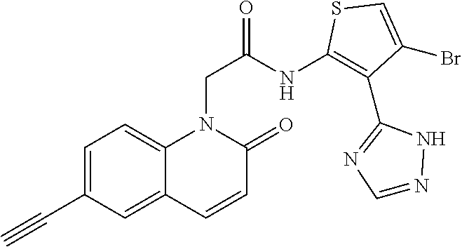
C1=C(C#C)C=C2C(=C1)N(CC(NC1=C(C3=NC=NN3)C(Br)=CS1)=O)C(=O)C=C2
